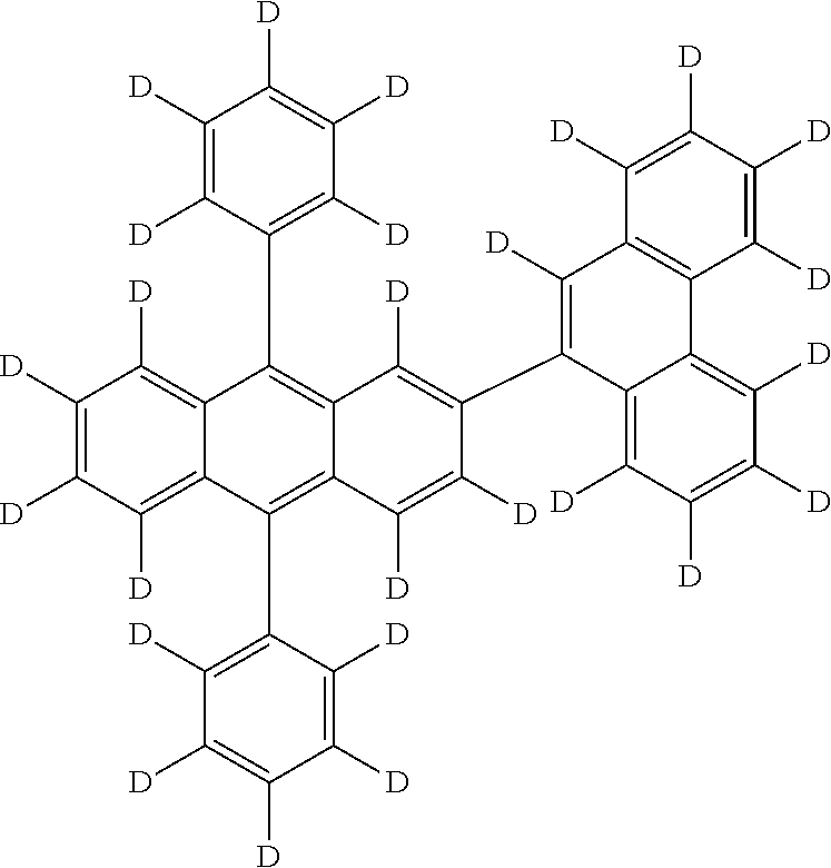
C1([D])=C([D])C([D])=C([D])C([D])=C1C1=C2C(=C(C3=C([D])C([D])=C([D])C([D])=C3[D])C3=C([D])C([D])=C([D])C([D])=C31)C([D])=C([D])C(C1=C([D])C3=C(C4=C([D])C([D])=C([D])C([D])=C14)C([D])=C([D])C([D])=C3[D])=C2[D]
